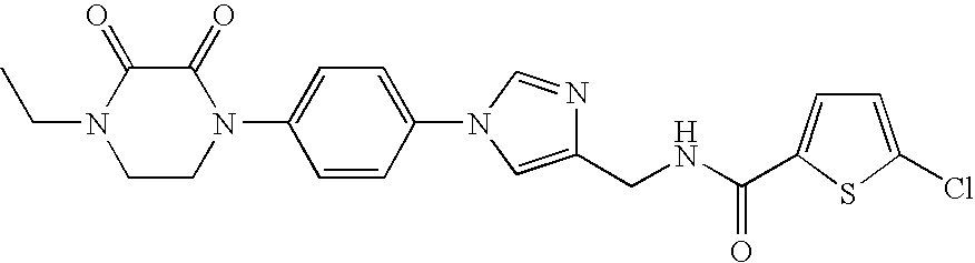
C1=C(N2C(=O)C(=O)N(CC)CC2)C=CC(N2C=NC(CNC(=O)C3=CC=C(Cl)S3)=C2)=C1
